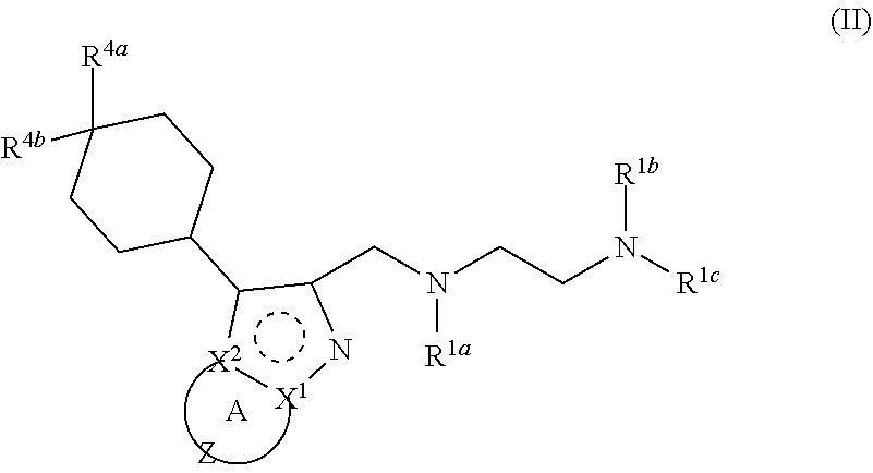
c1(CN(CCN([R1c])[R1b])[R1a])c(C2CCC([R4b])([R4a])CC2)[X2]:[X1]n1.[A]
